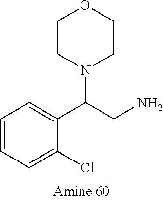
C1=C(Cl)C(C(CN)N2CCOCC2)=CC=C1
